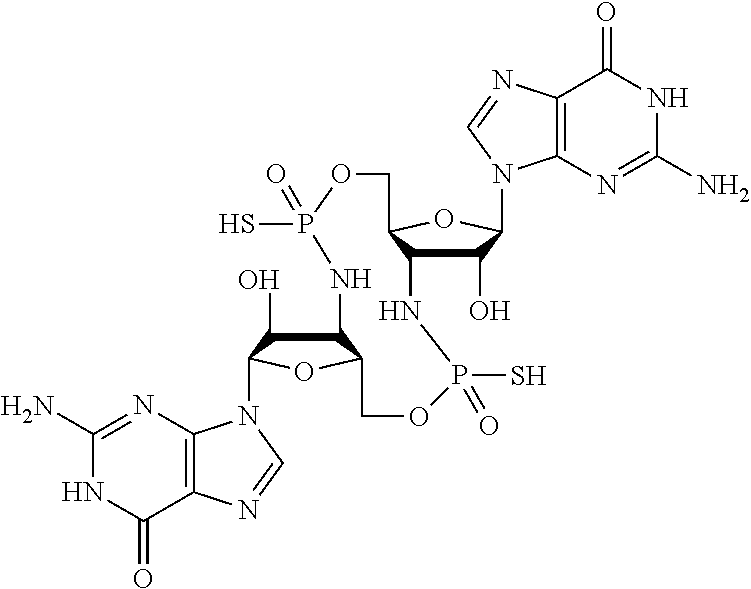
C1(N)=NC2=C(C(=O)N1)N=CN2C1C(O)C2C(O1)COP(=O)(S)NC1C(O)C(N3C4=C(N=C3)C(=O)NC(N)=N4)OC1COP(S)(=O)N2
